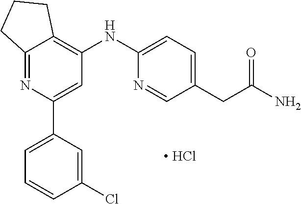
C12=NC(C3=CC=CC(Cl)=C3)=CC(NC3=CC=C(CC(N)=O)C=N3)=C1CCC2.[ HCl]
